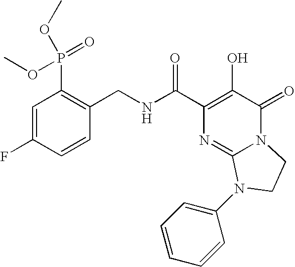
C1=C(F)C=CC(CNC(C2=C(O)C(=O)N3C(=N2)N(C2=CC=CC=C2)CC3)=O)=C1P(=O)(OC)OC
